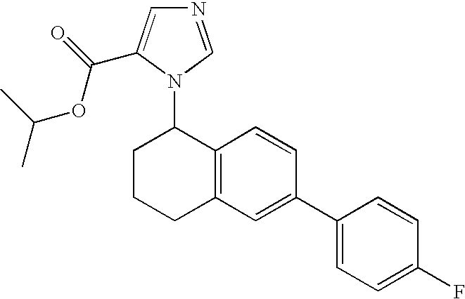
C1CCC2=C(C1N1C=NC=C1C(=O)OC(C)C)C=CC(C1=CC=C(F)C=C1)=C2
